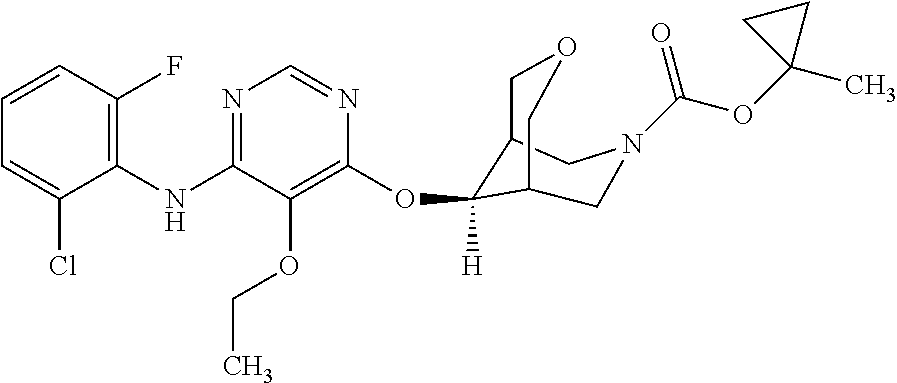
C1(NC2=NC=NC(OC3([H])C4COCC3CN(C(OC3(C)CC3)=O)C4)=C2OCC)=C(F)C=CC=C1Cl
